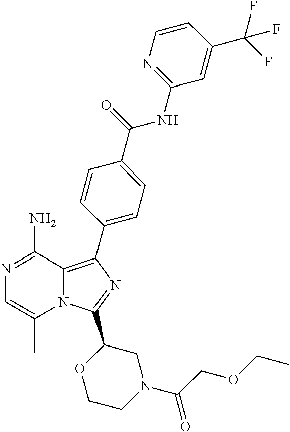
N1=C(N)C2=C(C3=CC=C(C(=O)NC4=NC=CC(C(F)(F)F)=C4)C=C3)N=C(C3OCCN(C(COCC)=O)C3)N2C(C)=C1
